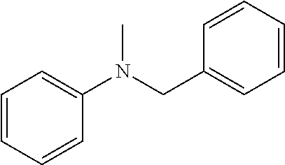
C1=CC=CC(N(CC2=CC=CC=C2)C)=C1
